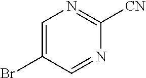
C1=C(Br)C=NC([CN])=N1
